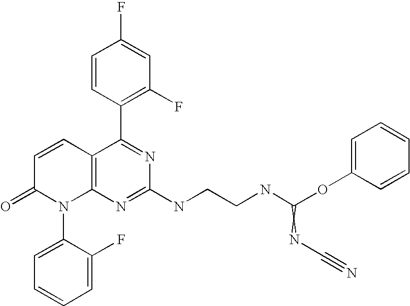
C12=C(N=C(NCCNC(OC3=CC=CC=C3)=NC#N)N=C1C1=C(F)C=C(F)C=C1)N(C1=CC=CC=C1F)C(=O)C=C2
